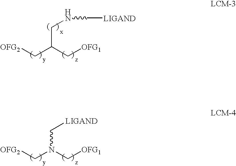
C(C(C[OFG1])C[OFG2])NC[LIGAND].C(N(C[OFG1])C[OFG2])[LIGAND]
